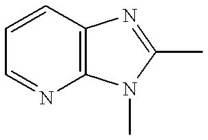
C12=C(N(C)C(C)=N1)N=CC=C2
